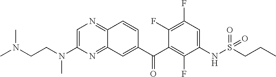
C1=C(N(CCN(C)C)C)N=C2C(=N1)C=CC(C(C1=C(F)C(NS(=O)(=O)CCC)=CC(F)=C1F)=O)=C2
